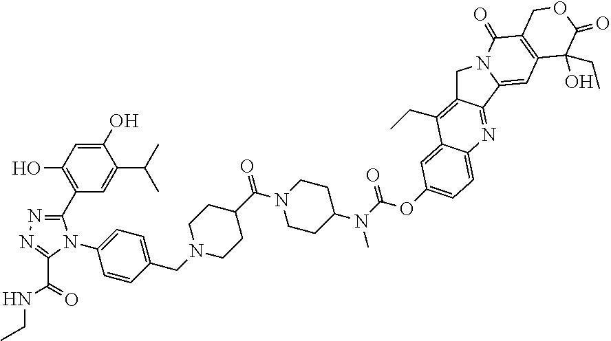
C1=C(O)C(C(C)C)=CC(C2=NN=C(C(=O)NCC)N2C2=CC=C(CN3CCC(C(=O)N4CCC(N(C(OC5=CC=C6C(=C5)C(CC)=C5C(=N6)C6=CC7=C(C(=O)N6C5)COC(=O)C7(O)CC)=O)C)CC4)CC3)C=C2)=C1O
